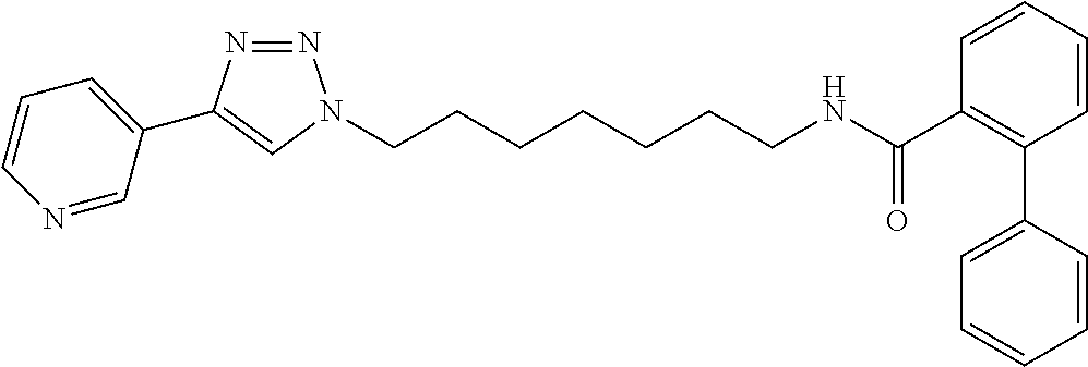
C(CCCCCCN1N=NC(C2=CC=CN=C2)=C1)NC(C1=C(C2=CC=CC=C2)C=CC=C1)=O
